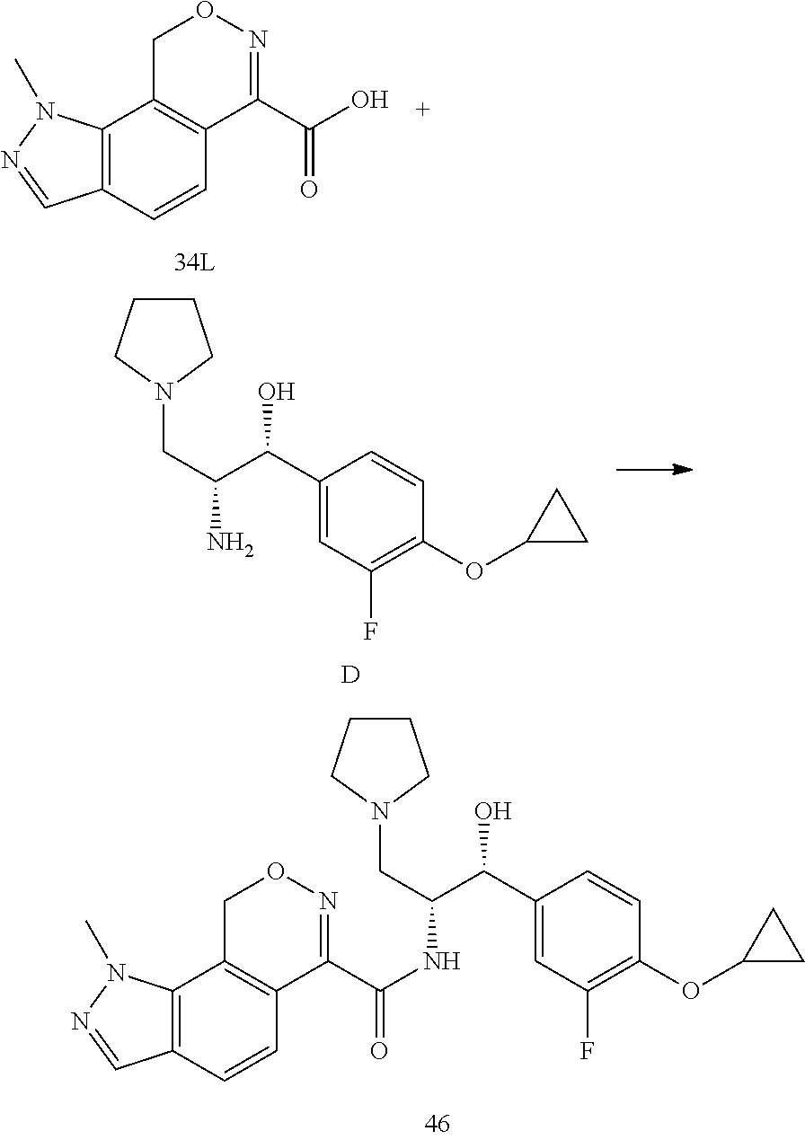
O(C1CC1)C1=C(F)C=C(C(C(CN2CCCC2)N)O)C=C1.[D].C12=C(C=CC3=C1CON=C3C(O)=O)C=NN2C.O(C1CC1)C1=C(F)C=C(C(C(CN2CCCC2)NC(C2=NOCC3=C2C=CC2=C3N(C)N=C2)=O)O)C=C1
